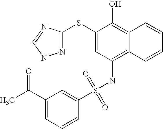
C1(C(C)=O)=CC=CC(S(NC2=C3C(=C(O)C(SC4=NNC=N4)=C2)C=CC=C3)(=O)=O)=C1
